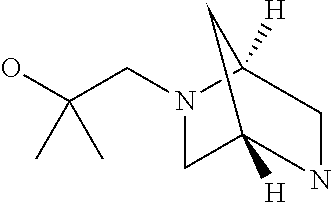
C12([H])N(CC(O)(C)C)CC([H])(NC1)C2
